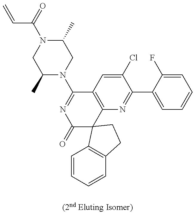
C=CC(N1CC(C)N(C2=NC(=O)C3(C4=C2C=C(Cl)C(C2=CC=CC=C2F)=N4)C2=C(C=CC=C2)CC3)CC1C)=O
